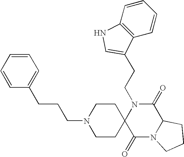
C(N1C2(C(=O)N3C(C1=O)CCC3)CCN(CCCC1=CC=CC=C1)CC2)CC1=CNC2=C1C=CC=C2
